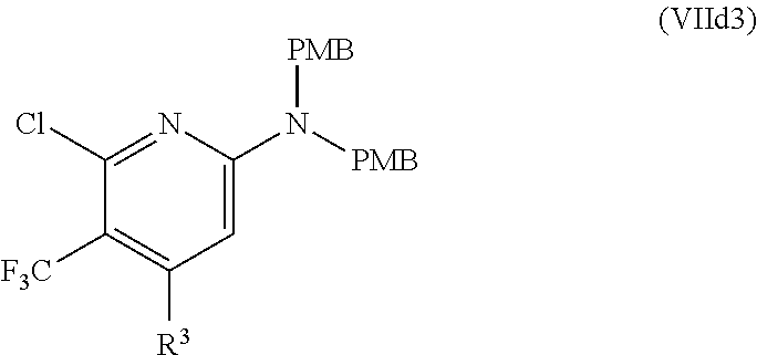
C1([F3C])=C([R3])C=C(N([PMB])[PMB])N=C1Cl
